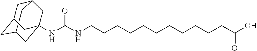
C12CC3CC(C1)CC(NC(NCCCCCCCCCCCC(O)=O)=O)(C3)C2
